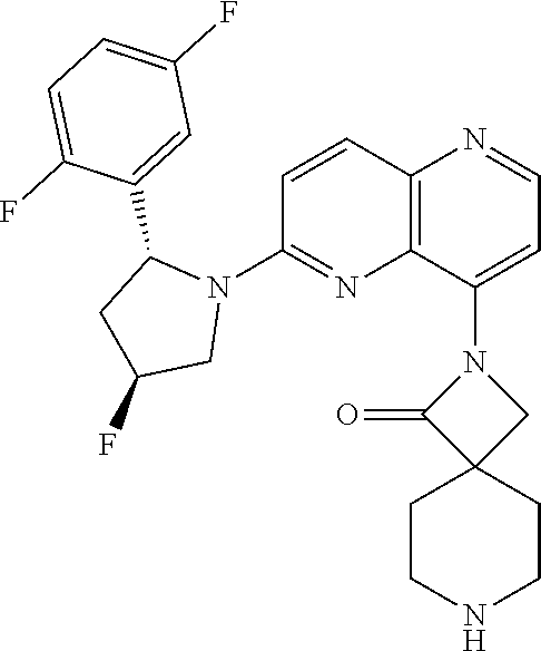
C1=CC2=C(N=C1N1C(C3=CC(F)=CC=C3F)CC(F)C1)C(N1C(=O)C3(C1)CCNCC3)=CC=N2
